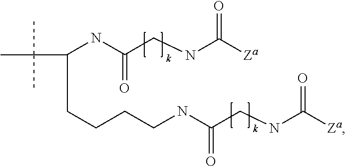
C(CCCCNC(CNC(=O)[Za])=O)(NC(=O)CNC(=O)[Za])C(C)(C)C
